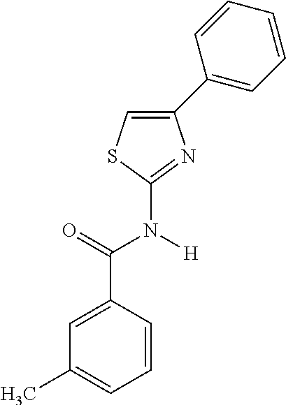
C1(C2=CC=CC=C2)=CSC(N(C(C2=CC(C)=CC=C2)=O)[H])=N1
